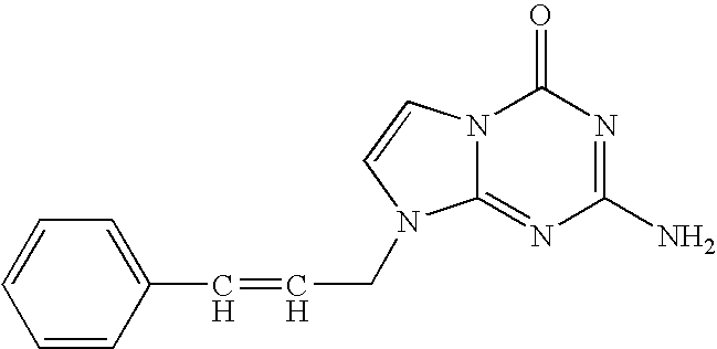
N12C(=NC(N)=NC1=O)N(CC=CC1=CC=CC=C1)C=C2
